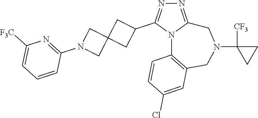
N1=C2N(C(C3CC4(C3)CN(C3=NC([F3C])=CC=C3)C4)=N1)C1=C(CN(C3([CF3])CC3)C2)C=C(Cl)C=C1
